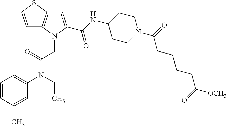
C1=CSC2=C1N(CC(N(C1=CC=CC(C)=C1)CC)=O)C(C(NC1CCN(C(=O)CCCCC(=O)[OCH3])CC1)=O)=C2
